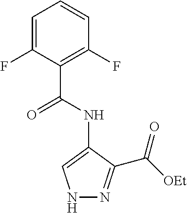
N1=C(C([OEt])=O)C(NC(C2=C(F)C=CC=C2F)=O)=CN1
